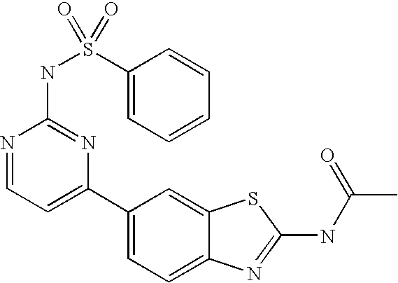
C1(C2=CC=NC(NS(C3=CC=CC=C3)(=O)=O)=N2)=CC=C2C(=C1)SC(NC(C)=O)=N2
